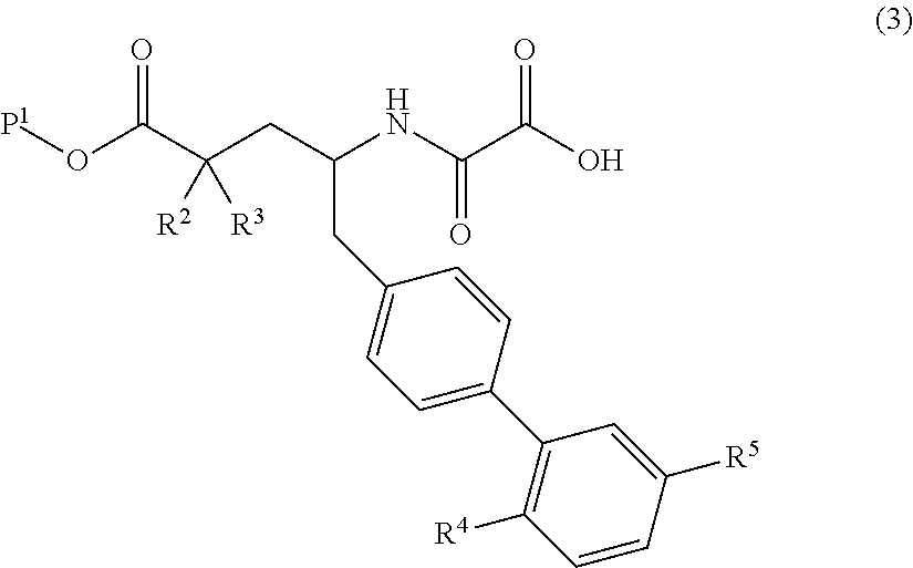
[P1]OC(C(CC(NC(C(O)=O)=O)CC1=CC=C(C2=C([R4])C=CC([R5])=C2)C=C1)([R2])[R3])=O
